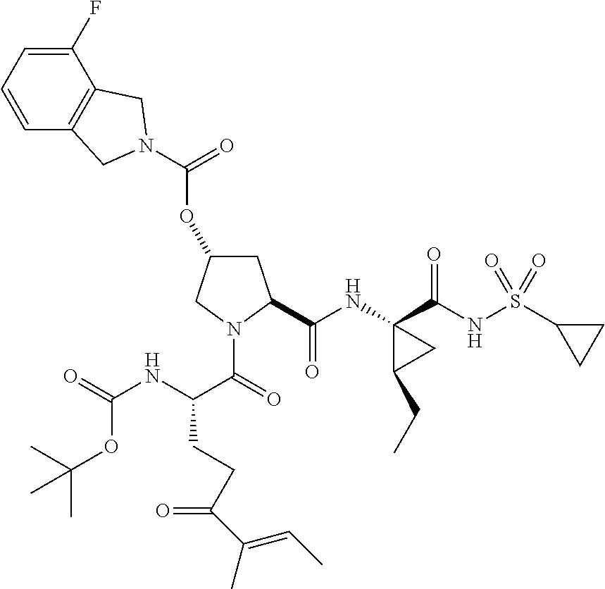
C(OC1CC(C(NC2(C(NS(C3CC3)(=O)=O)=O)C(CC)C2)=O)N(C(=O)C(NC(=O)OC(C)(C)C)CCC(C(C)=CC)=O)C1)(N1CC2=C(C(F)=CC=C2)C1)=O
